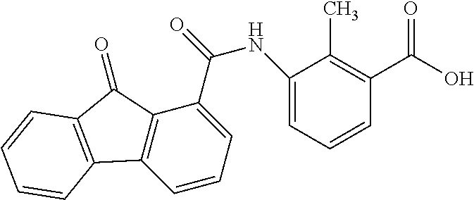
C1=CC=C(C(NC2=CC=CC(C(=O)O)=C2C)=O)C2=C1C1=C(C2=O)C=CC=C1
